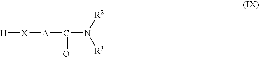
[H][X][A]C(N([R2])[R3])=O
